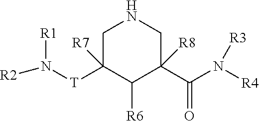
C1C([T]N([R2])[R1])([R7])C([R6])C(C(N([R4])[R3])=O)([R8])CN1
